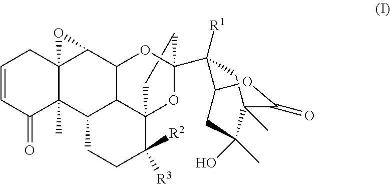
C1CC2(C3([R1])CC4(C)C(C)(O)CC3OC4=O)OC13C1C(C4(C)C(=O)C=CCC45C(C1O2)O5)CCC3([R3])[R2]
